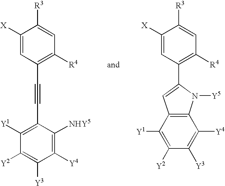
C1([X])=CC(C#CC2=C([Y1])C([Y2])=C([Y3])C([Y4])=C2[NHY5])=C([R4])C=C1[R3].C1([X])=CC(C2=CC3=C(N2[Y5])C([Y4])=C([Y3])C([Y2])=C3[Y1])=C([R4])C=C1[R3]
